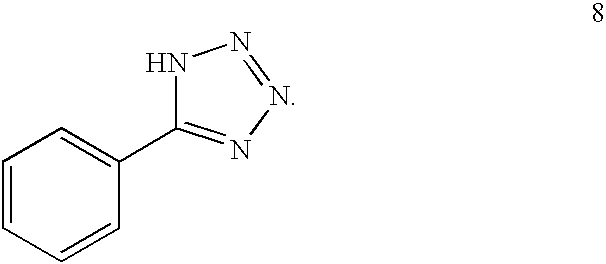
C1=CC=CC(C2=NN=NN2)=C1
